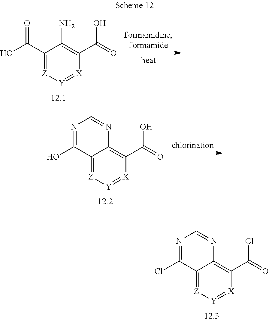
C1(C(O)=O)=[Z][Y]=[X]C(C(=O)O)=C1N.C12=[Z][Y]=[X]C(C(=O)O)=C1N=CN=C2O.C12=[Z][Y]=[X]C(C(=O)Cl)=C1N=CN=C2Cl
